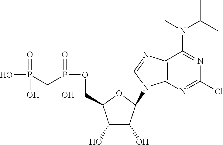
C1(O)C(O)C(N2C3=C(N=C2)C(N(C(C)C)C)=NC(Cl)=N3)OC1COP(CP(O)(=O)O)(=O)O
